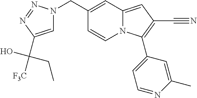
C1(CN2C=C(C([F3C])(O)CC)N=N2)=CC2=CC(C#N)=C(C3=CC=NC(C)=C3)N2C=C1
